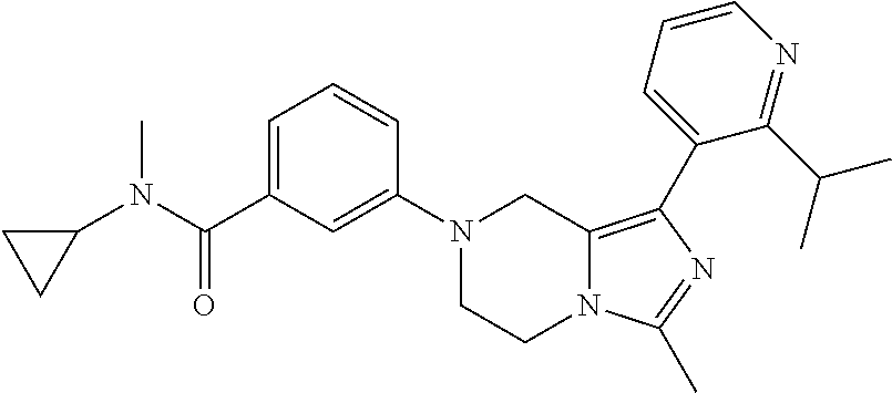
N1(C2=CC(C(N(C3CC3)C)=O)=CC=C2)CCN2C(=C(C3=CC=CN=C3C(C)C)N=C2C)C1
